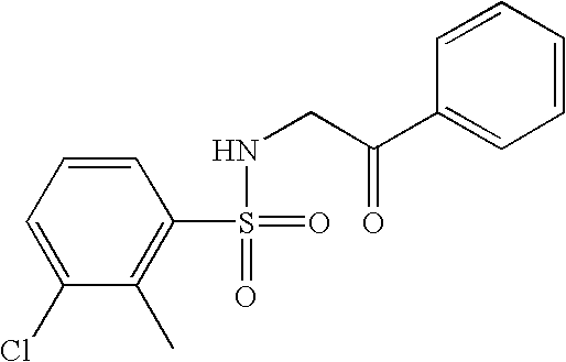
C1(Cl)=CC=CC(S(=O)(=O)NCC(=O)C2=CC=CC=C2)=C1C
